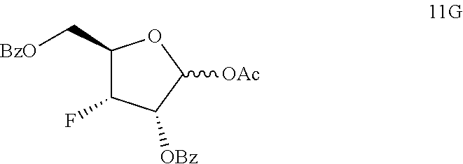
C1(C[BzO])C(F)C([OBz])C([OAc])O1
